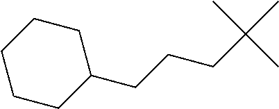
C1CCC(CCCC(C)(C)C)CC1
